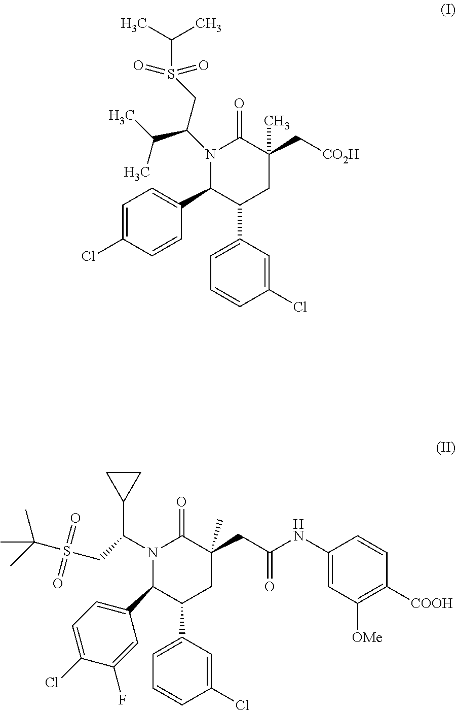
C1=C(Cl)C=CC(C2C(C3=CC=CC(Cl)=C3)CC(C[CO2H])(C)C(=O)N2C(C(C)C)CS(C(C)C)(=O)=O)=C1.C1(Cl)=CC(C2CC(CC(NC3=CC([OMe])=C([COOH])C=C3)=O)(C)C(=O)N(C(C3CC3)CS(C(C)(C)C)(=O)=O)C2C2=CC=C(Cl)C(F)=C2)=CC=C1
